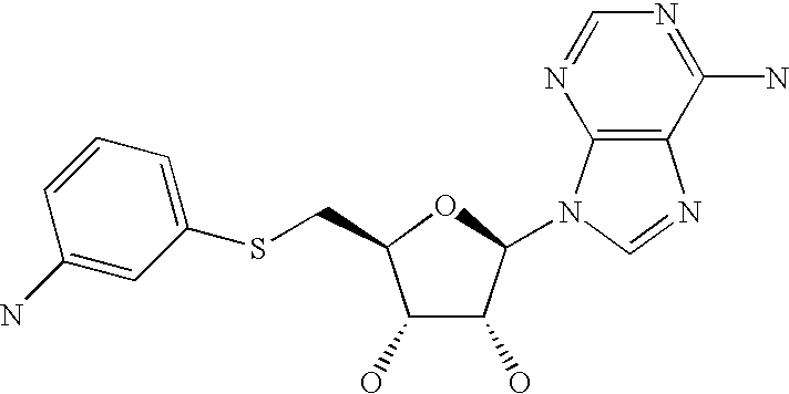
C1(O)C(O)C(N2C3=C(N=C2)C(N)=NC=N3)OC1CSC1=CC=CC(N)=C1
